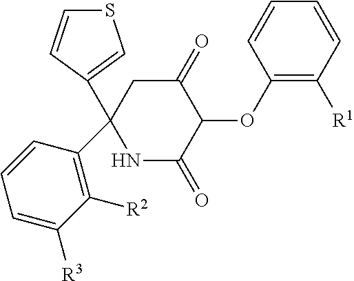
C1(OC2C(=O)CC(C3=C([R2])C([R3])=CC=C3)(C3=CSC=C3)NC2=O)=C([R1])C=CC=C1
